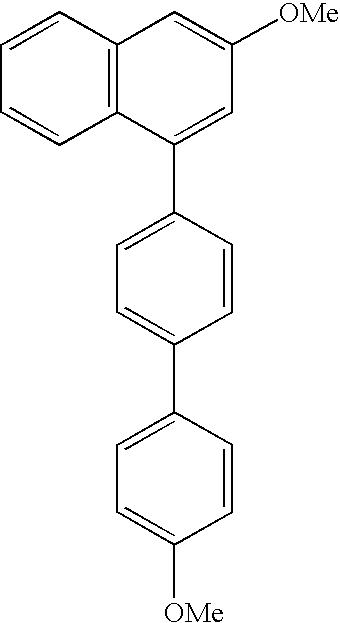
C1=CC2=C(C=C1)C=C([OMe])C=C2C1=CC=C(C2=CC=C([OMe])C=C2)C=C1
